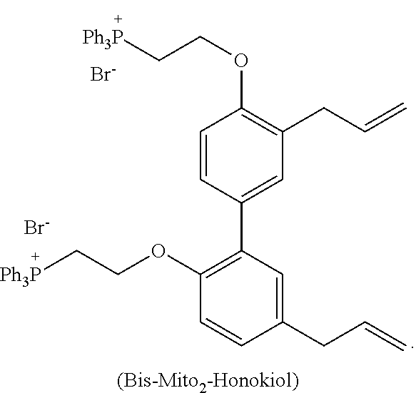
[Br-].C1(OCC[Ph3P])=C(C2=CC(CC=C)=C(OCC[Ph3P])C=C2)C=C(CC=C)C=C1.[Br-]
